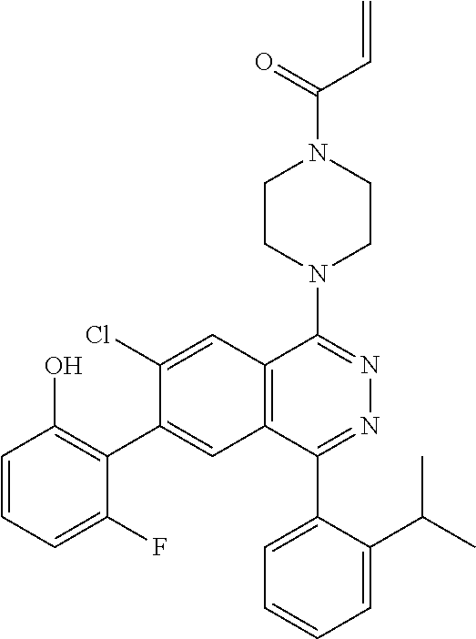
C1=CC=C(F)C(C2=CC3=C(C=C2Cl)C(N2CCN(C(C=C)=O)CC2)=NN=C3C2=CC=CC=C2C(C)C)=C1O
